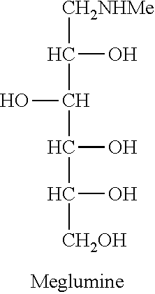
[CH2NHMe]C(C(O)C(O)C(O)[CH2OH])O
